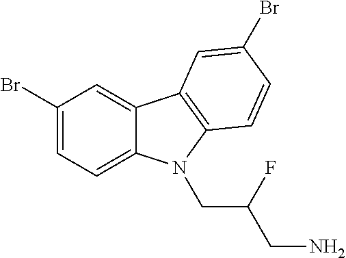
C1(Br)=CC=C2C(=C1)C1=C(N2CC(CN)F)C=CC(Br)=C1
